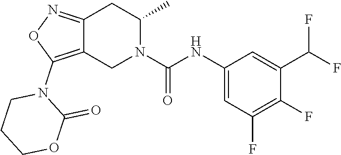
C12=C(N3CCCOC3=O)ON=C1CC(C)N(C(NC1=CC(F)=C(F)C(C(F)F)=C1)=O)C2
